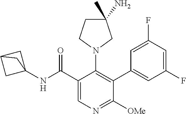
CC1(N)CCN(C2=C(C3=CC(F)=CC(F)=C3)C([OMe])=NC=C2C(NC23CC(C2)C3)=O)C1
